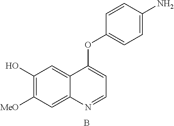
C1(O)=C([MeO])C=C2C(=C1)C(OC1=CC=C(N)C=C1)=CC=N2.B
